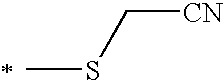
[CN]CSC
